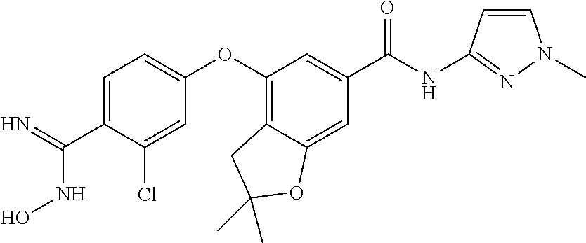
C1=C(C(=N)NO)C(Cl)=CC(OC2=C3C(=CC(C(NC4=NN(C)C=C4)=O)=C2)OC(C)(C)C3)=C1
